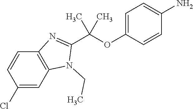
C12=C(C=C(Cl)C=C1)N(CC)C(C(OC1=CC=C(N)C=C1)(C)C)=N2
